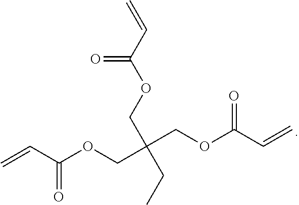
C=CC(OCC(COC(C=C)=O)(COC(C=C)=O)CC)=O
